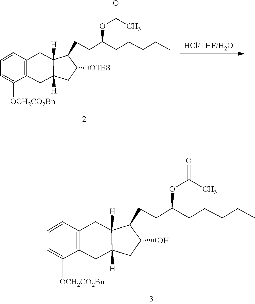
C1=CC2=C(C([OCH2CO2Bn])=C1)CC1([H])C([H])(C2)C(CCC(OC(=O)C)CCCCC)C([OTES])C1.C1=CC2=C(C([OCH2CO2Bn])=C1)CC1([H])C([H])(C2)C(CCC(OC(=O)C)CCCCC)C(O)C1
